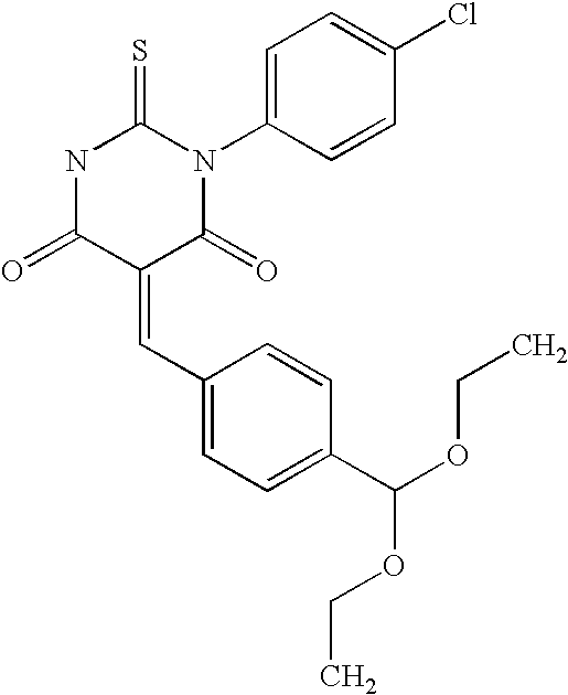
N1C(=O)C(=CC2=CC=C(C(OCC)OCC)C=C2)C(=O)N(C2=CC=C(Cl)C=C2)C1=S
